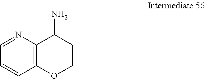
C1=NC2=C(C=C1)OCCC2N
